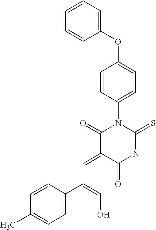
C1(OC2=CC=C(N3C(=O)C(=CC(C4=CC=C(C)C=C4)=CO)C(=O)NC3=S)C=C2)=CC=CC=C1
